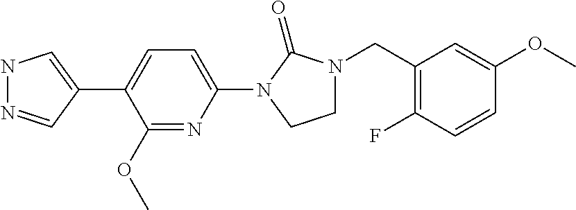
N1N=CC(C2=CC=C(N3C(=O)N(CC4=C(F)C=CC(OC)=C4)CC3)N=C2OC)=C1
